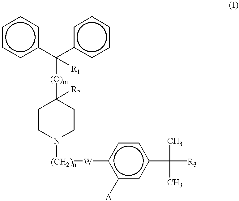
c1cc(C(c2ccccc2)([(O)m]C2([R2])CCN([(CH2)n][W]c3c([A])cc(C(C)(C)[R3])cc3)CC2)[R1])ccc1
